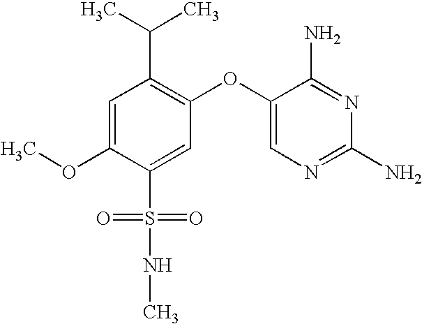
C1=C(OC)C(S(NC)(=O)=O)=CC(OC2=CN=C(N)N=C2N)=C1C(C)C
